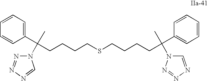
C(CSCCCCC(C1=CC=CC=C1)(C)N1N=NN=C1)CCC(C1=CC=CC=C1)(C)N1C=NN=N1
